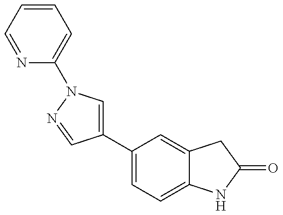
N1=CC=CC=C1N1C=C(C2=CC=C3C(=C2)CC(=O)N3)C=N1
